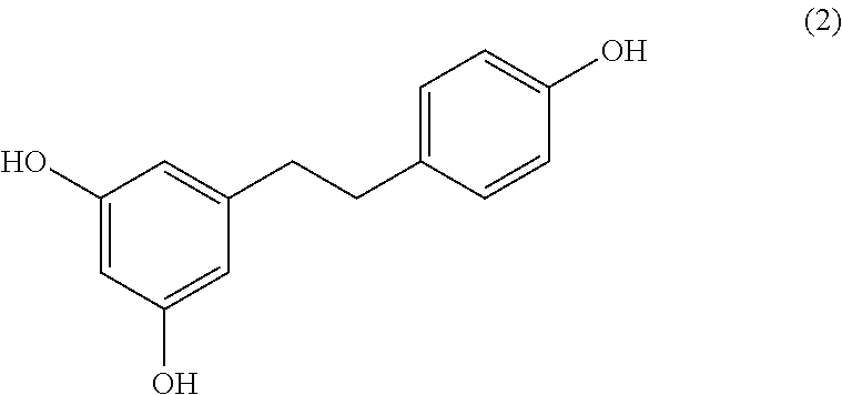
C1=C(O)C=C(O)C=C1CCC1=CC=C(O)C=C1
